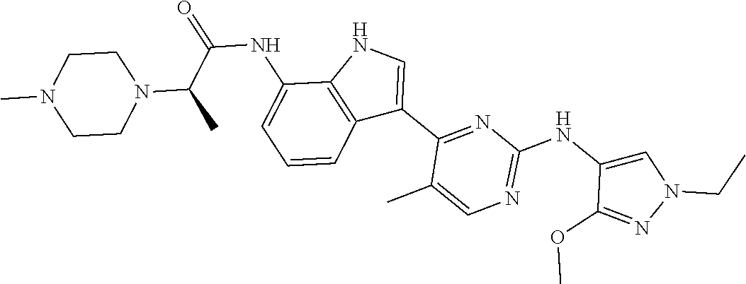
N1=C(NC2=CN(CC)N=C2OC)N=C(C2=CNC3=C2C=CC=C3NC(=O)C(C)N2CCN(C)CC2)C(C)=C1
